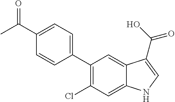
CC(C1=CC=C(C2=C(Cl)C=C3C(=C2)C(C(O)=O)=CN3)C=C1)=O
